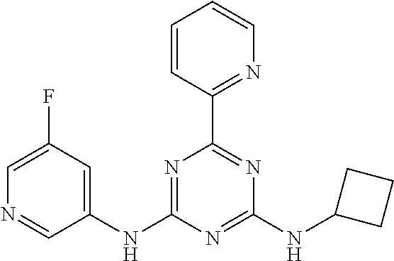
C1(NC2=NC(C3=NC=CC=C3)=NC(NC3CCC3)=N2)=CC(F)=CN=C1
